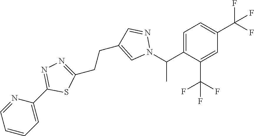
C1=C(C(N2N=CC(CCC3=NN=C(C4=CC=CC=N4)S3)=C2)C)C(C(F)(F)F)=CC(C(F)(F)F)=C1
